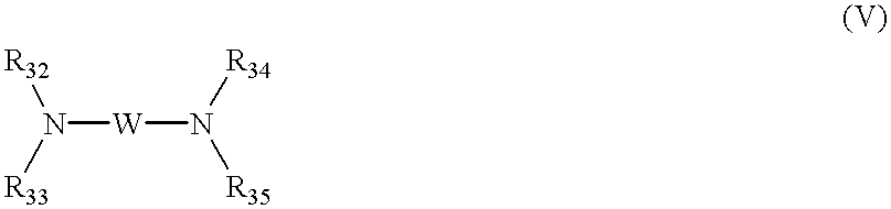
N([W]N([R35])[R34])([R32])[R33]
